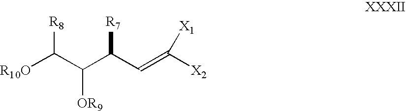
[R10O]C(C(C(C=C([X2])[X1])[R7])[OR9])[R8]
